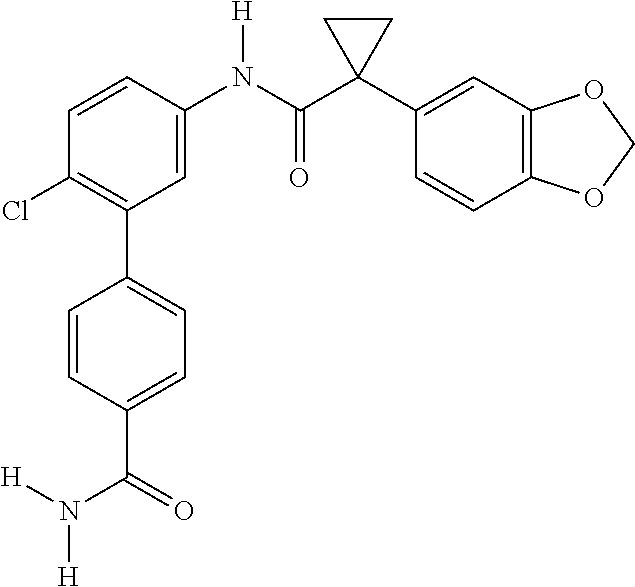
ClC1=C(C2=CC=C(C(=O)N([H])[H])C=C2)C=C(N(C(C2(C3=CC4=C(C=C3)OCO4)CC2)=O)[H])C=C1
